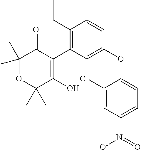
C1(C)(C)OC(C)(C)C(O)=C(C2=C(CC)C=CC(OC3=CC=C([N+](=O)[O-])C=C3Cl)=C2)C1=O
